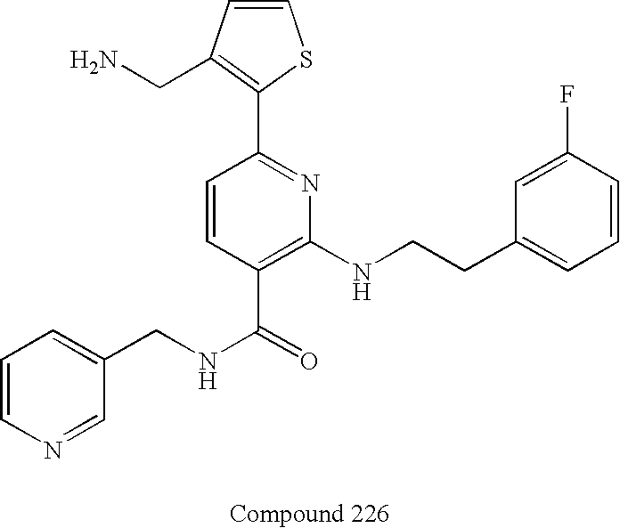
C1=CN=CC(CNC(=O)C2=C(NCCC3=CC=CC(F)=C3)N=C(C3=C(CN)C=CS3)C=C2)=C1
